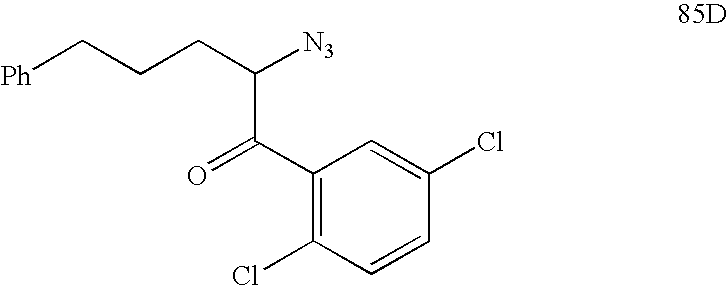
C1(C(=O)C(CCC[Ph])[N3])=C(Cl)C=CC(Cl)=C1
